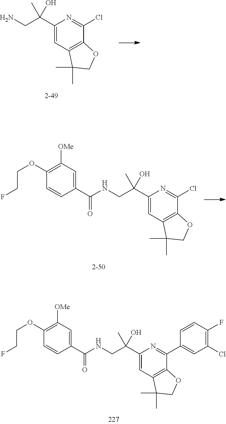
C1(C(O)(CN)C)=CC2=C(C(Cl)=N1)OCC2(C)C.C1(C(O)(CNC(=O)C2=CC([OMe])=C(OCCF)C=C2)C)=CC2=C(C(Cl)=N1)OCC2(C)C.C1(C(O)(CNC(=O)C2=CC([OMe])=C(OCCF)C=C2)C)=CC2=C(C(C3=CC(Cl)=C(F)C=C3)=N1)OCC2(C)C
